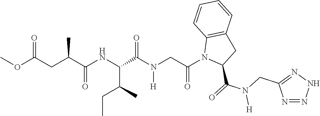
C(C(NC(C(N(CC(N1C(C(=O)N(CC2=NNN=N2)[H])CC2=C1C=CC=C2)=O)[H])=O)C(C)CC)=O)(CC(OC)=O)C
